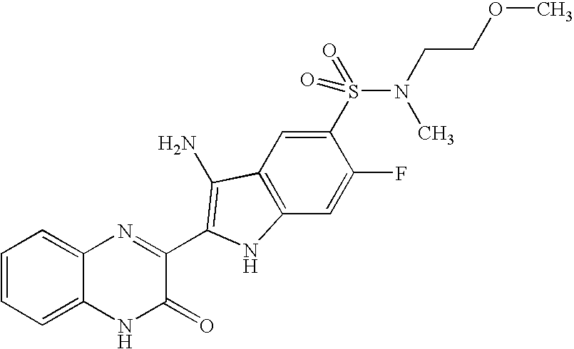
C1=C2C(=CC=C1)N=C(C1=C(N)C3=C(C=C(F)C(S(N(CCOC)C)(=O)=O)=C3)N1)C(=O)N2
